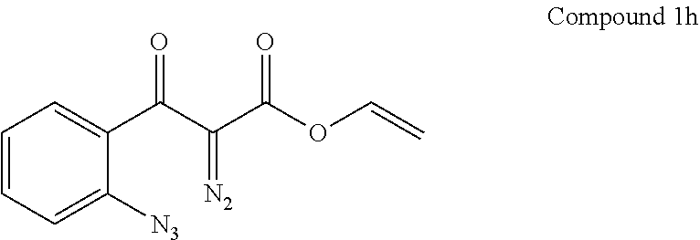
C1=CC=C([N3])C(C(C(C(OC=C)=O)=[N2])=O)=C1
